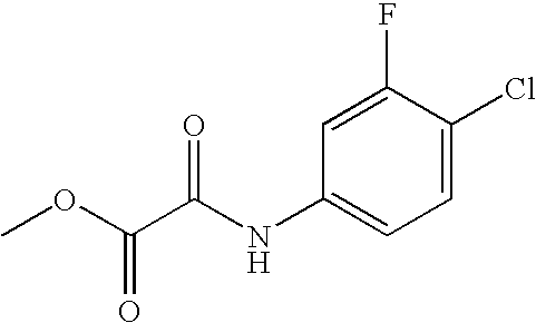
O(C(C(NC1=CC=C(Cl)C(F)=C1)=O)=O)C
